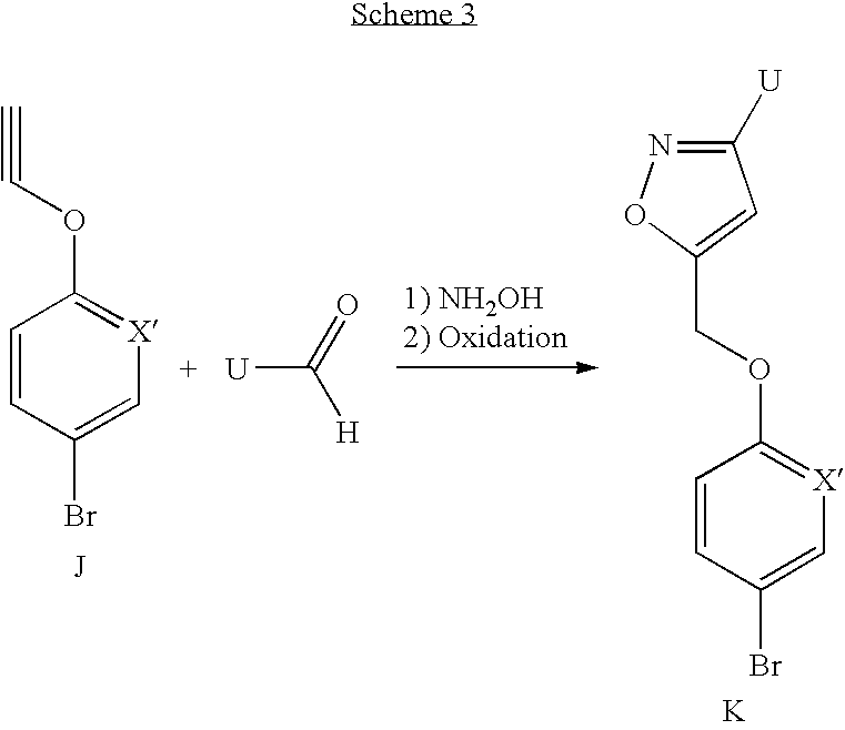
C1=CC(Br)=C[X]=C1OC#C.[U]C([H])=O.C1([U])=NOC(COC2=[X]C=C(Br)C=C2)=C1.[K]
